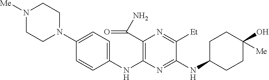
C1(NC2=C(C(N)=O)N=C([Et])C(NC3CCC(O)([Me])CC3)=N2)=CC=C(N2CCN([Me])CC2)C=C1
